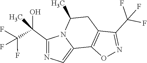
C1(C(F)(F)F)=NOC2=C1CC(C)N1C2=CN=C1C(C(F)(F)F)(C)O
